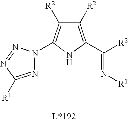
N(=C([R2])C1=C([R2])C([R2])=C(N2N=C([R4])N=N2)N1)[R1]
